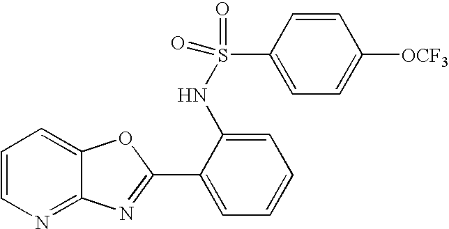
C12=NC=CC=C1OC(C1=CC=CC=C1NS(=O)(C1=CC=C([OCF3])C=C1)=O)=N2
